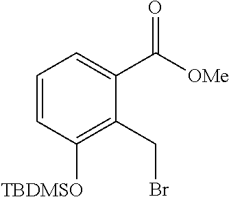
C1=CC([TBDMSO])=C(CBr)C(C(=O)[OMe])=C1
